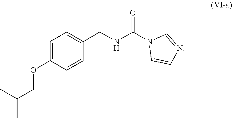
C1=C(OCC(C)C)C=CC(CNC(=O)N2C=CN=C2)=C1
